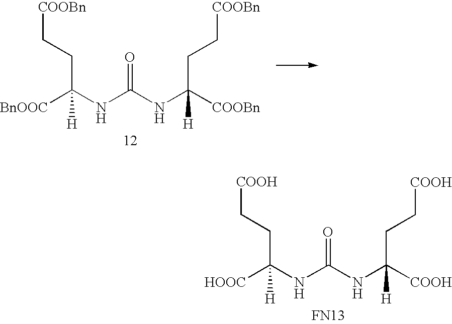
C([COOBn])(CC[COOBn])(NC(NC([BnOOC])(CC[COOBn])[H])=O)[H].C([COOH])(CC[COOH])(NC(NC([HOOC])(CC[COOH])[H])=O)[H].[FN13]
